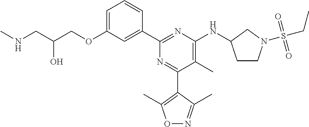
C1=C(OCC(CNC)O)C=C(C2=NC(NC3CCN(S(CC)(=O)=O)C3)=C(C)C(C3=C(C)ON=C3C)=N2)C=C1
